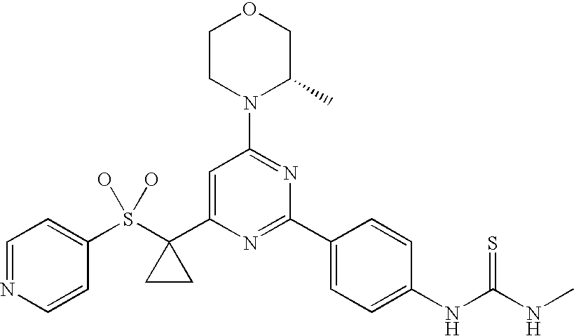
C1=NC=CC(S(C2(C3=CC(N4C(C)COCC4)=NC(C4=CC=C(NC(NC)=S)C=C4)=N3)CC2)(O)O)=C1
